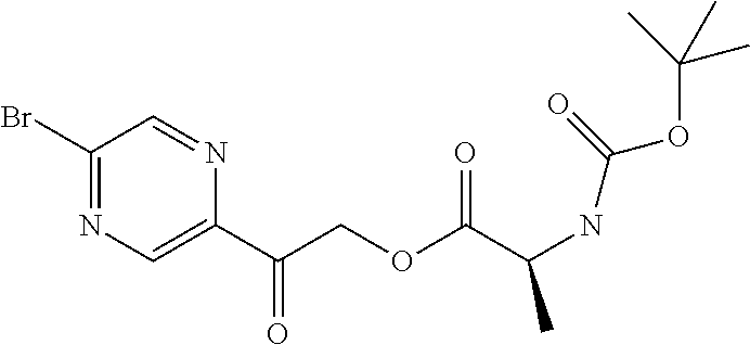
C1(Br)=NC=C(C(=O)COC(C(NC(=O)OC(C)(C)C)C)=O)N=C1
